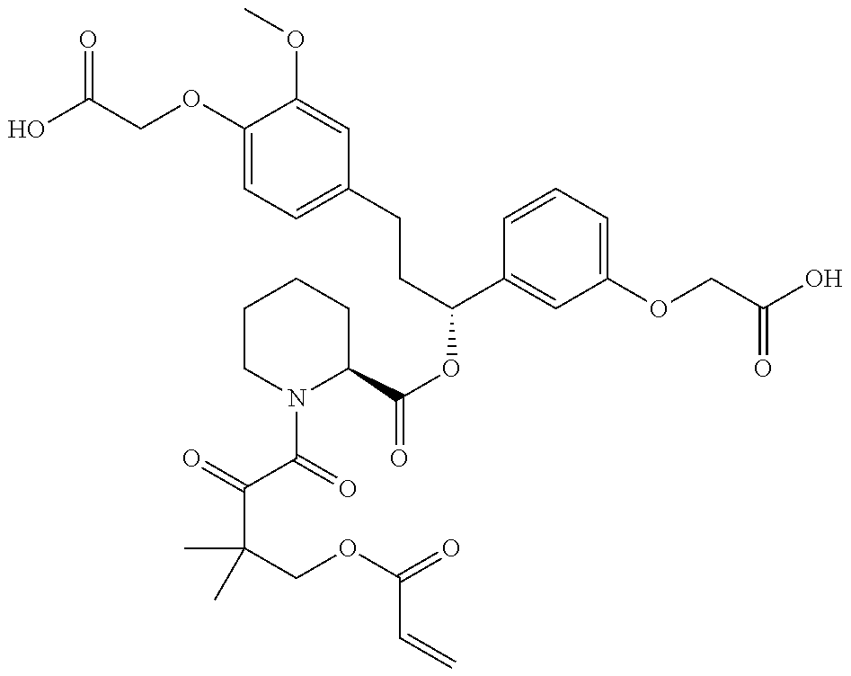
C1(OCC(=O)O)=CC=C(CCC(OC(=O)C2CCCCN2C(=O)C(=O)C(COC(=O)C=C)(C)C)C2=CC(OCC(O)=O)=CC=C2)C=C1OC
